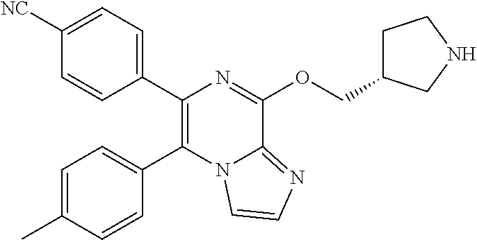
C1(C2=CC=C([NC])C=C2)=C(C2=CC=C(C)C=C2)N2C(=NC=C2)C(OCC2CCNC2)=N1
